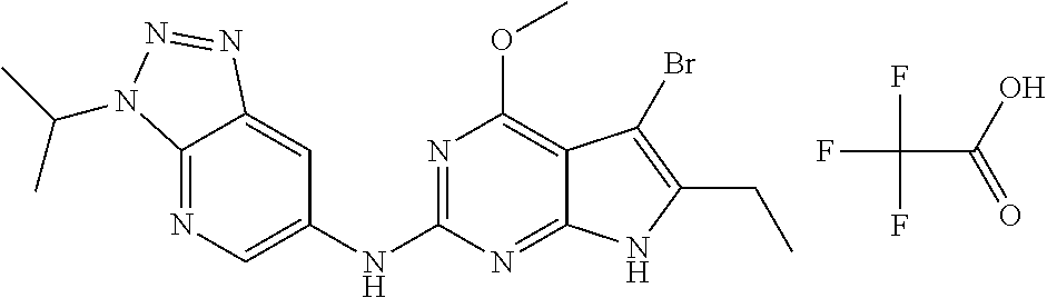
FC(C(=O)O)(F)F.N1=C2C(=CC(NC3=NC(OC)=C4C(=N3)NC(CC)=C4Br)=C1)N=NN2C(C)C
